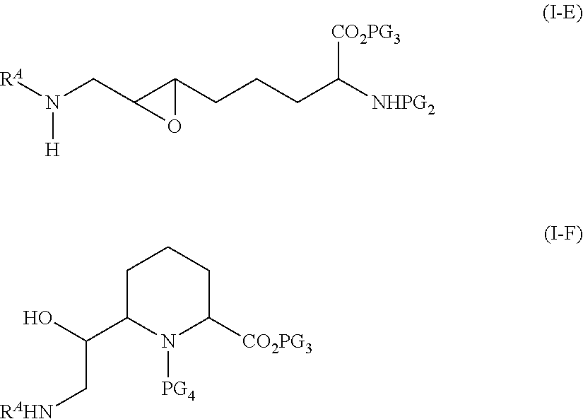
[H]N(CC1C(CCCC([NHPG2])[CO2PG3])O1)[RA].C1C(C(O)C[RAHN])N([PG4])C([CO2PG3])CC1
